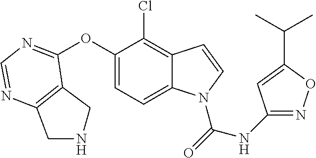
C12=C(C(OC3=CC=C4C(=C3Cl)C=CN4C(=O)NC3=NOC(C(C)C)=C3)=NC=N1)CNC2
